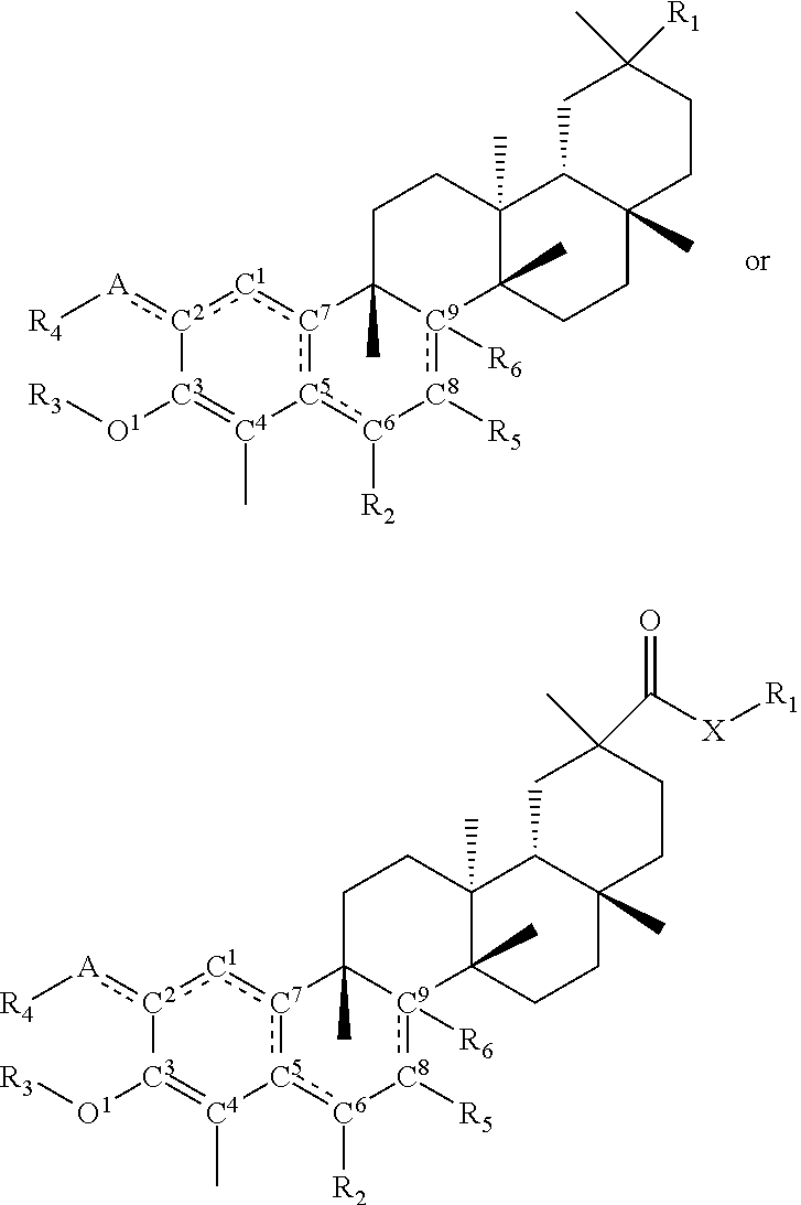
[R4][A]:[C2]1:[C1]:[C7]2:[C5](:[C6]([R2])[C8]([R5]):[C9]3([R6])C2(C)CCC2(C)C3(C)CCC3(C)C2CC([R1])(C)CC3)[C4](C)=[C3]1[O1][R3].[R4][A]:[C2]1:[C1]:[C7]2:[C5](:[C6]([R2])[C8]([R5]):[C9]3([R6])C2(C)CCC2(C)C3(C)CCC3(C)C2CC(C(=O)[X][R1])(C)CC3)[C4](C)=[C3]1[O1][R3]
